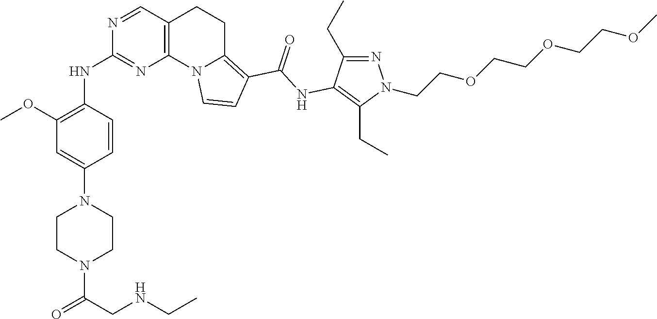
C1CN(C(CNCC)=O)CCN1C1=CC(OC)=C(NC2=NC3=C(CCC4=C(C(=O)NC5=C(CC)N(CCOCCOCCOC)N=C5CC)C=CN43)C=N2)C=C1
